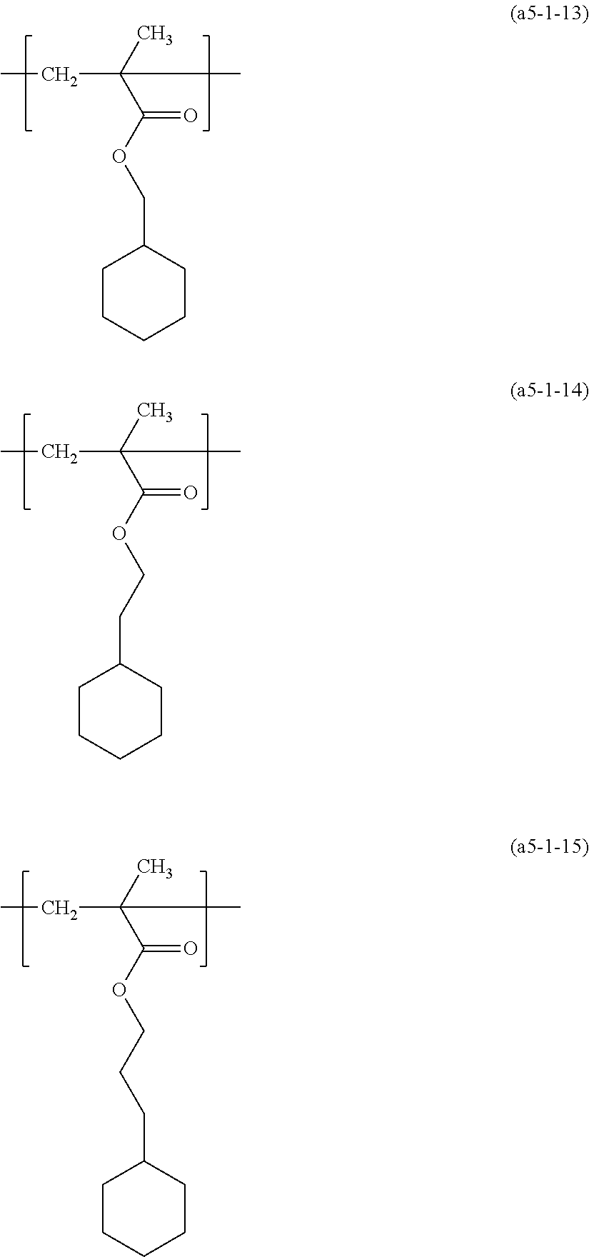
CC(C(OCC1CCCCC1)=O)(C)CC.CC(C(OCCC1CCCCC1)=O)(C)CC.CC(C(OCCCC1CCCCC1)=O)(C)CC
